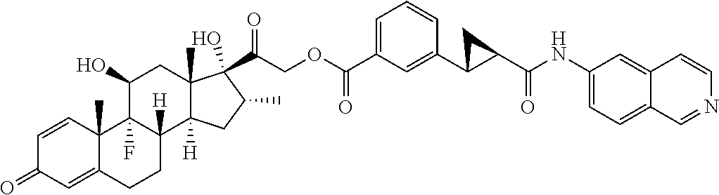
C1=CC2(C)C(=CC1=O)CCC1([H])C2(F)C(O)CC2(C)C1([H])CC(C)C2(C(=O)COC(C1=CC=CC(C2CC2C(NC2=CC=C3C(=C2)C=CN=C3)=O)=C1)=O)O
